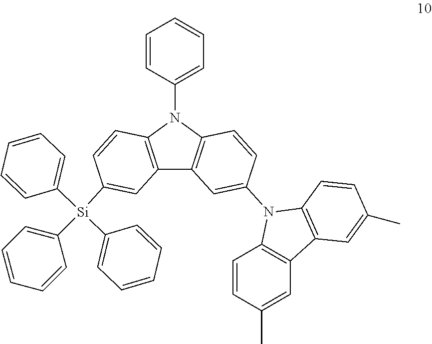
C1=CC(N2C3=C(C4=C2C=CC(N2C5=C(C6=C2C=CC(C)=C6)C=C(C)C=C5)=C4)C=C([Si](C2=CC=CC=C2)(C2=CC=CC=C2)C2=CC=CC=C2)C=C3)=CC=C1
